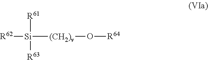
[R62][Si]([R61])([R63])[(CH2)v]O[R64]
